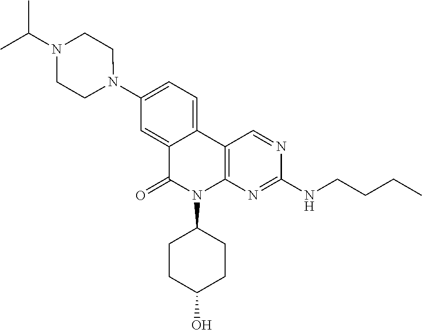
C12=CC(N3CCN(C(C)C)CC3)=CC=C1C1=C(N(C3CCC(O)CC3)C2=O)N=C(NCCCC)N=C1
